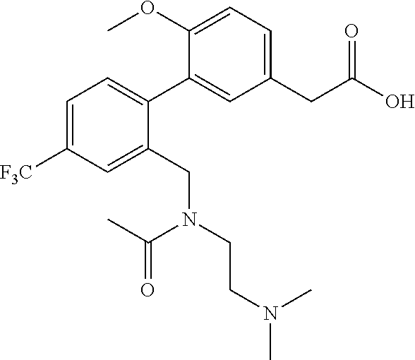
C1=C([F3C])C=C(CN(CCN(C)C)C(C)=O)C(C2=CC(CC(O)=O)=CC=C2OC)=C1
